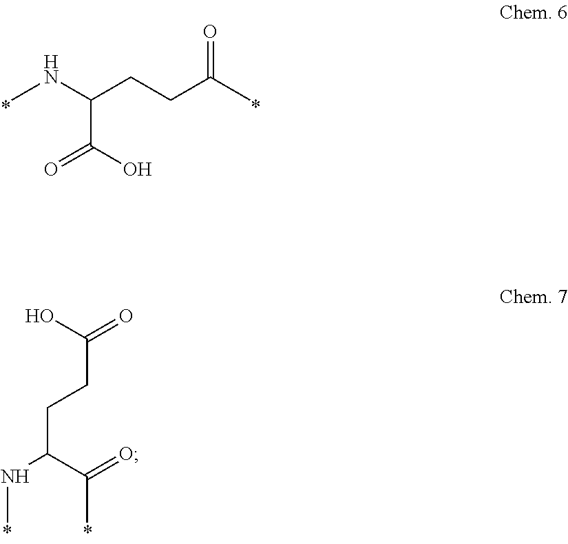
CNC(CCC(C)=O)C(O)=O.C(CCC(C(=O)C)NC)(O)=O
